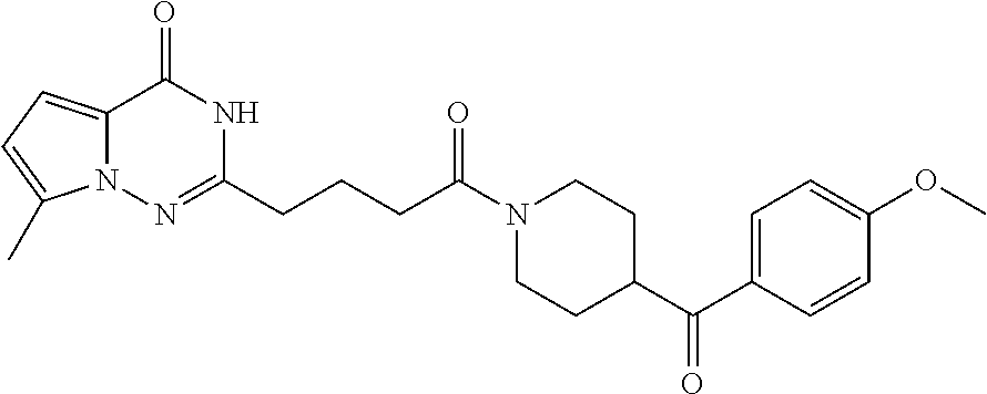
C12=CC=C(C)N1N=C(CCCC(N1CCC(C(C3=CC=C(OC)C=C3)=O)CC1)=O)NC2=O
